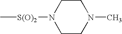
C[S(O)2]N1CCN(C)CC1
